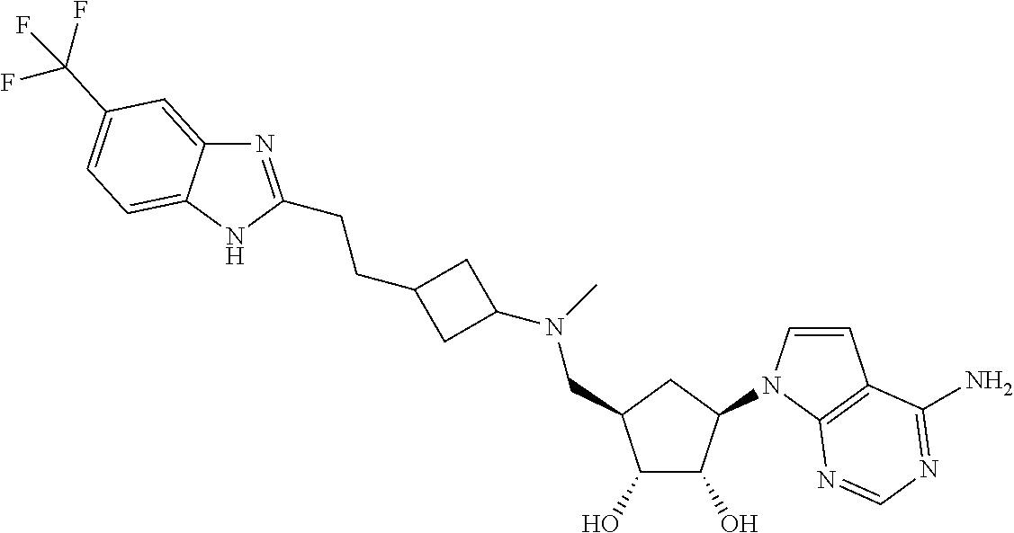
C12=CC(C(F)(F)F)=CC=C1NC(CCC1CC(N(C)CC3C(O)C(O)C(N4C=CC5=C4N=CN=C5N)C3)C1)=N2
